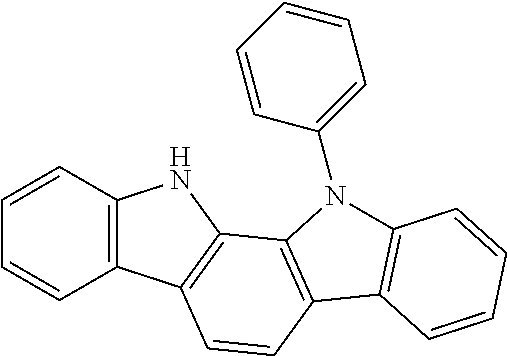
C1=CC2=C(C=C1)C1=C(N2)C2=C(C=C1)C1=C(N2C2=CC=CC=C2)C=CC=C1
